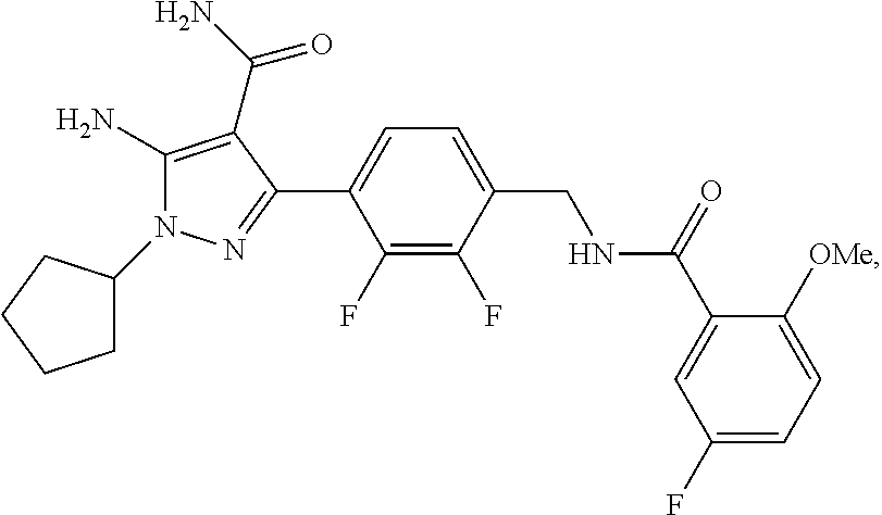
C1(F)=C(F)C(C2=NN(C3CCCC3)C(N)=C2C(N)=O)=CC=C1CNC(C1=CC(F)=CC=C1[OMe])=O
